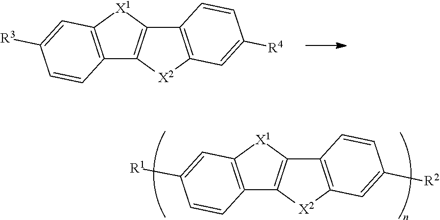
C12=C([X1]C3=C1[X2]C1=C3C=CC([R4])=C1)C=C([R3])C=C2.C12=C([X1]C3=C1[X2]C1=C3C=CC([R2])=C1)C=C([R1])C=C2
